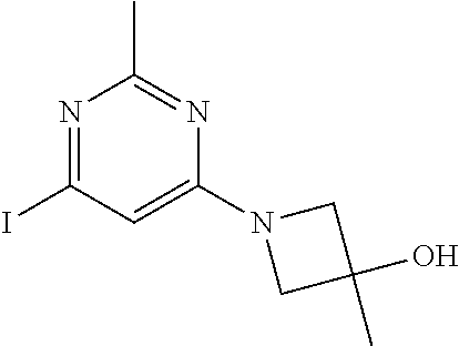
N1=C(I)C=C(N2CC(C)(O)C2)N=C1C
